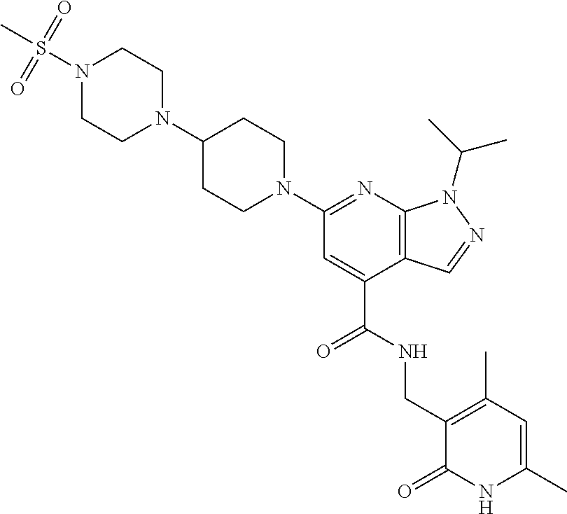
C(C1=CC(N2CCC(N3CCN(S(C)(=O)=O)CC3)CC2)=NC2=C1C=NN2C(C)C)(NCC1=C(C)C=C(C)NC1=O)=O
